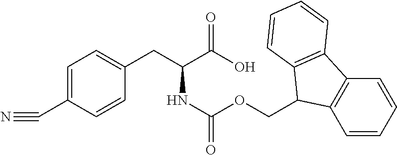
C1=C(C#N)C=CC(CC(C(O)=O)NC(OCC2C3=C(C=CC=C3)C3=C2C=CC=C3)=O)=C1
